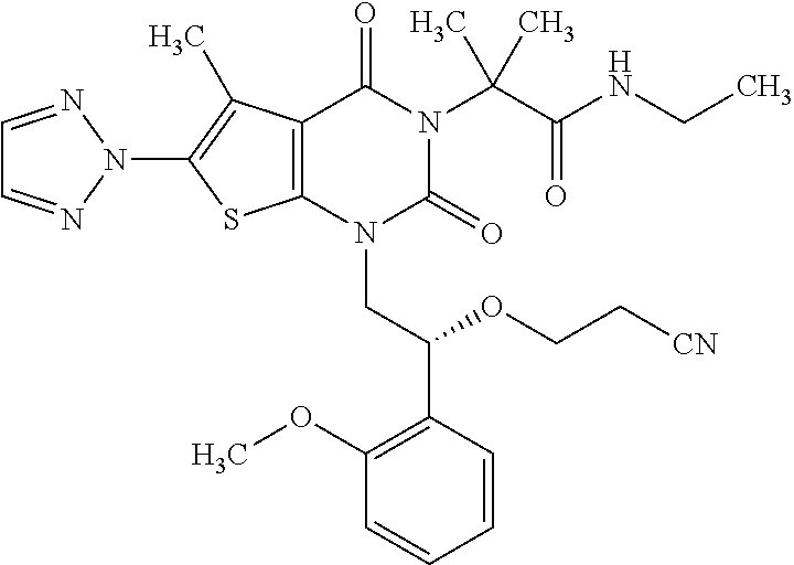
C12=C(C(C)=C(N3N=CC=N3)S1)C(=O)N(C(C(=O)NCC)(C)C)C(=O)N2CC(C1=C(OC)C=CC=C1)OCC[CN]
